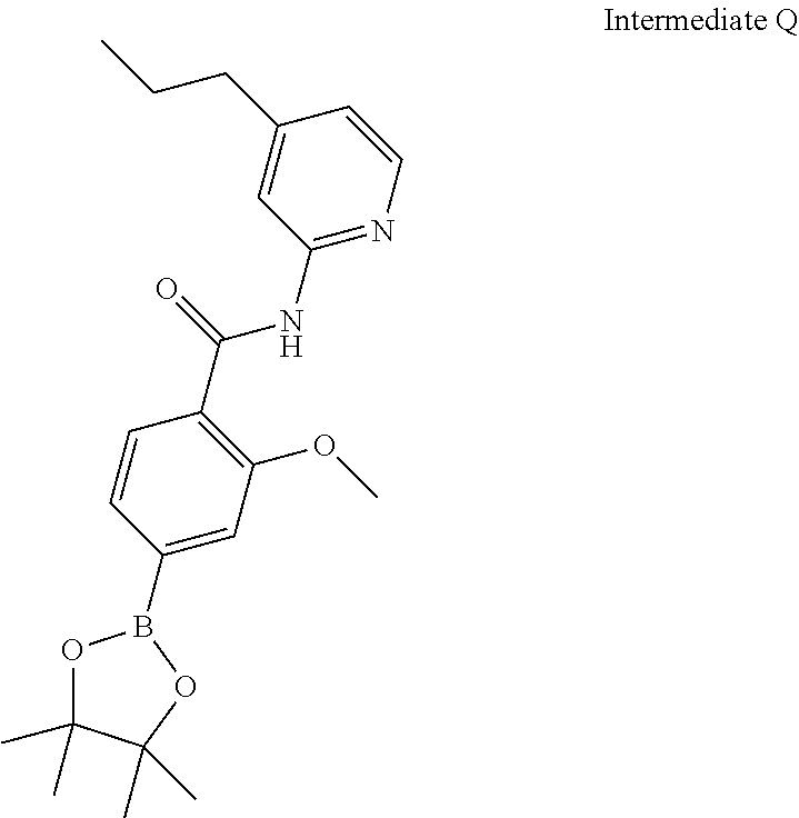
C1=CC(C(NC2=NC=CC(CCC)=C2)=O)=C(OC)C=C1B1OC(C)(C)C(C)(C)O1
